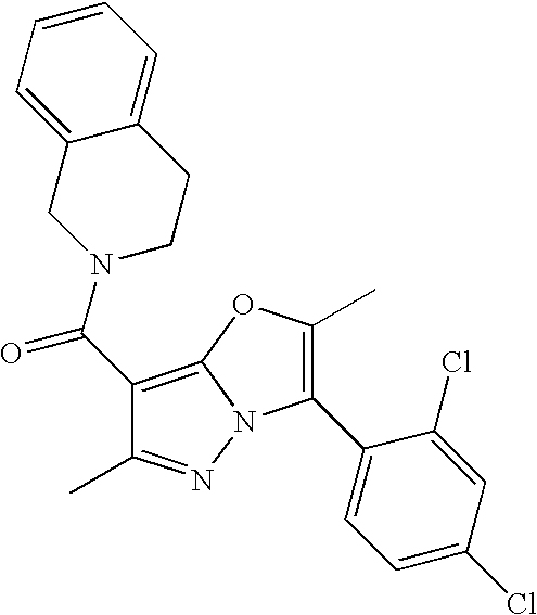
C1(C(N2CC3=CC=CC=C3CC2)=O)=C2N(N=C1C)C(C1=CC=C(Cl)C=C1Cl)=C(C)O2
